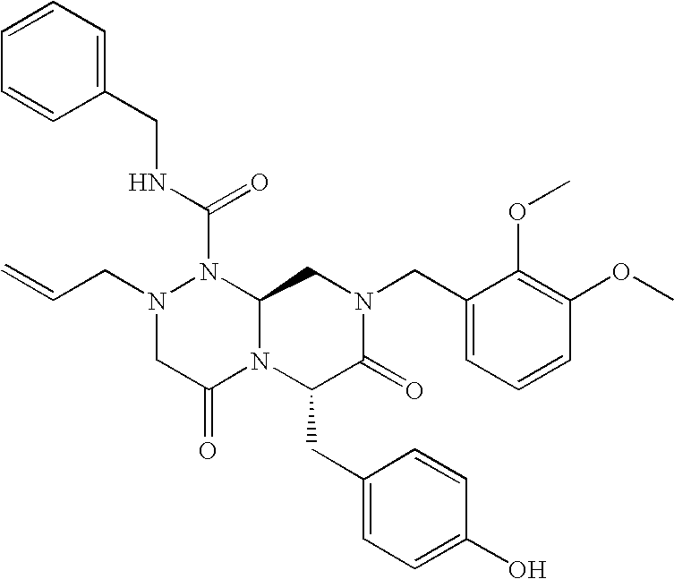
N(C(N1N(CC=C)CC(=O)N2C1CN(CC1=CC=CC(OC)=C1OC)C(=O)C2CC1=CC=C(O)C=C1)=O)CC1=CC=CC=C1
